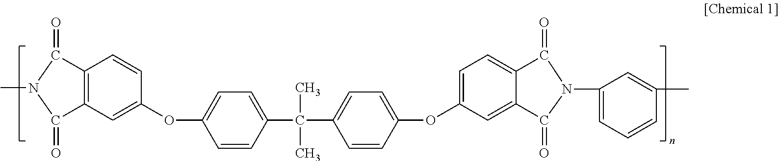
C12=C(C=C(OC3=CC=C(C(C4=CC=C(OC5=CC=C6C(=C5)C(=O)N(C5=CC=CC(C)=C5)C6=O)C=C4)(C)C)C=C3)C=C1)C(=O)N(C)C2=O
